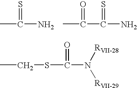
CC(N)=S.CC(C(N)=S)=O.CCSC(N([RVII-29])[RVII-28])=O
